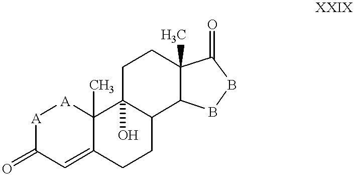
[A]1C(=O)C=C2C(C)([A]1)C1(O)C(CC2)C2C(C)(CC1)C(=O)BB2
